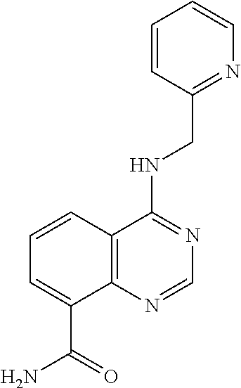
N1=C(CNC2=NC=NC3=C2C=CC=C3C(=O)N)C=CC=C1
